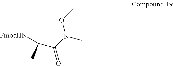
C(=O)(N(OC)C)C([FmocHN])C
